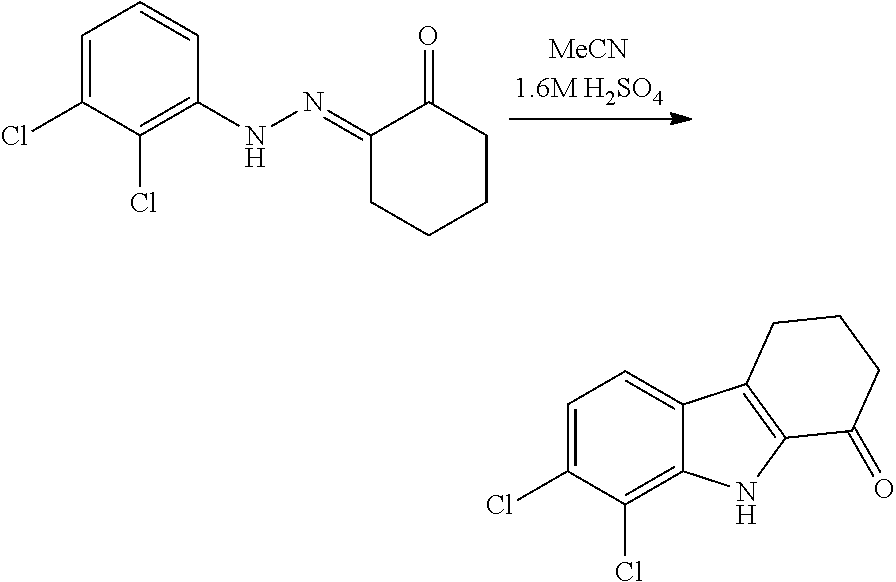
C1=C(Cl)C(Cl)=C(NN=C2CCCCC2=O)C=C1.C1=C(Cl)C(Cl)=C2C(=C1)C1=C(N2)C(=O)CCC1
